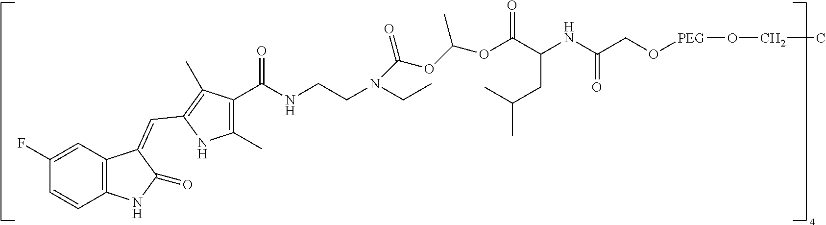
C12=C(C=C(F)C=C1)C(=CC1=C(C)C(C(NCCN(CC)C(OC(OC(C(CC(C)C)NC(CO[PEG]OCC)=O)=O)C)=O)=O)=C(C)N1)C(=O)N2
